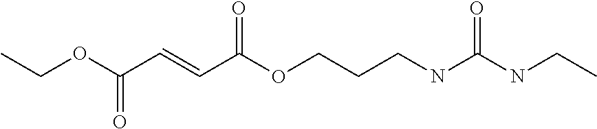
C(OC(C=CC(OCCCNC(NCC)=O)=O)=O)C
